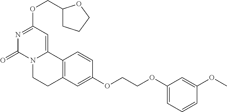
N1=C(OCC2CCCO2)C=C2N(C1=O)CCC1=C2C=CC(OCCOC2=CC=CC(OC)=C2)=C1
